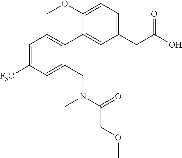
C1=C([F3C])C=C(CN(CC)C(=O)COC)C(C2=CC(CC(=O)O)=CC=C2OC)=C1
